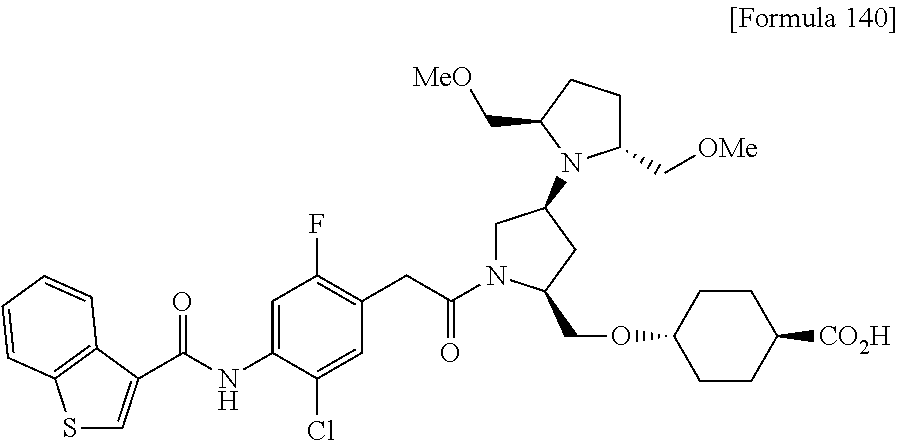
C1=C(C(NC2=CC(F)=C(CC(=O)N3CC(N4C(C[OMe])CCC4C[MeO])CC3COC3CCC([CO2H])CC3)C=C2Cl)=O)C2=C(C=CC=C2)S1
